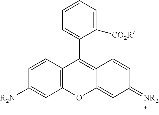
C1=CC2=C(C=C1[R2N])OC1=CC(=[NR2])C=CC1=C2C1=CC=CC=C1[CO2R]
